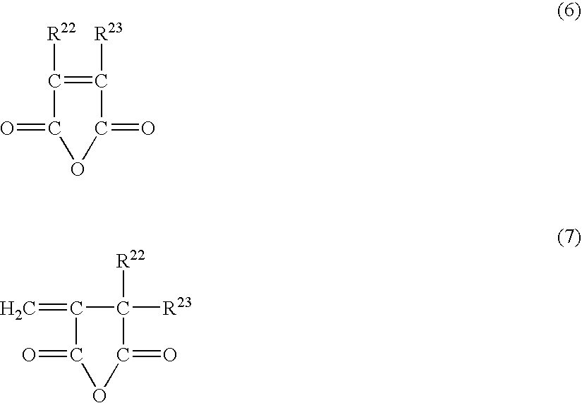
C1([R22])=C([R23])C(=O)OC1=O.C=C1C(=O)OC(=O)C1([R22])[R23]
